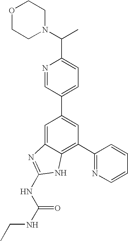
N1=CC(C2=CC(C3=NC=CC=C3)=C3C(=C2)N=C(NC(NCC)=O)N3)=CC=C1C(C)N1CCOCC1
